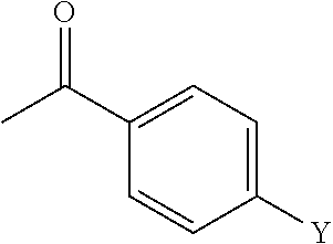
C1([Y])=CC=C(C(C)=O)C=C1
